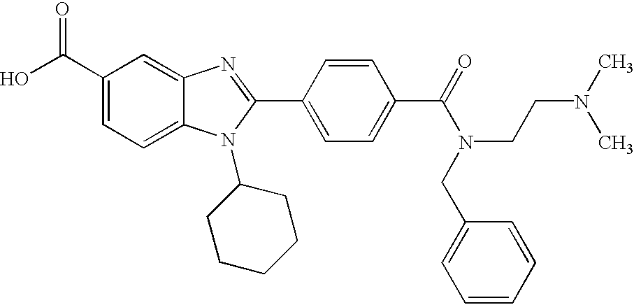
OC(C1=CC=C2C(=C1)N=C(C1=CC=C(C(=O)N(CC3=CC=CC=C3)CCN(C)C)C=C1)N2C1CCCCC1)=O
